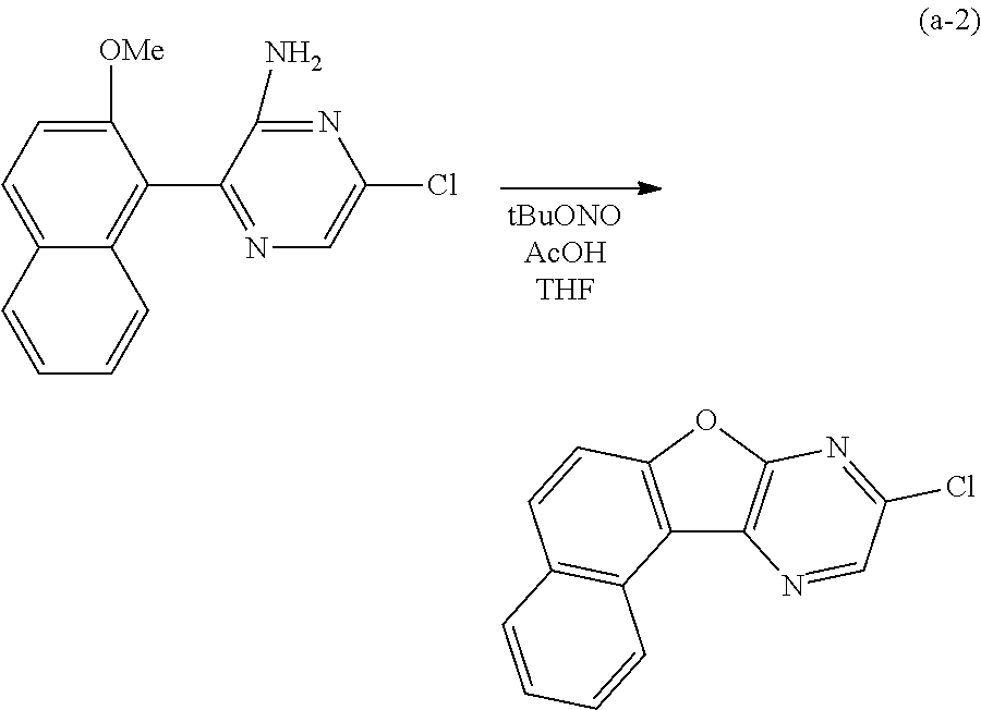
C1(C2=NC=C(Cl)N=C2N)=C2C(=CC=C1[OMe])C=CC=C2.C12=C(OC3=C1N=CC(Cl)=N3)C=CC1=C2C=CC=C1
